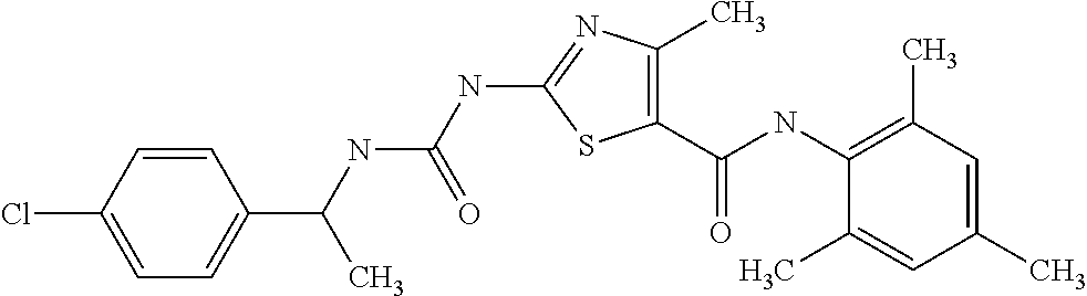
C1(C(NC2=C(C)C=C(C)C=C2C)=O)=C(C)N=C(NC(NC(C2=CC=C(Cl)C=C2)C)=O)S1
